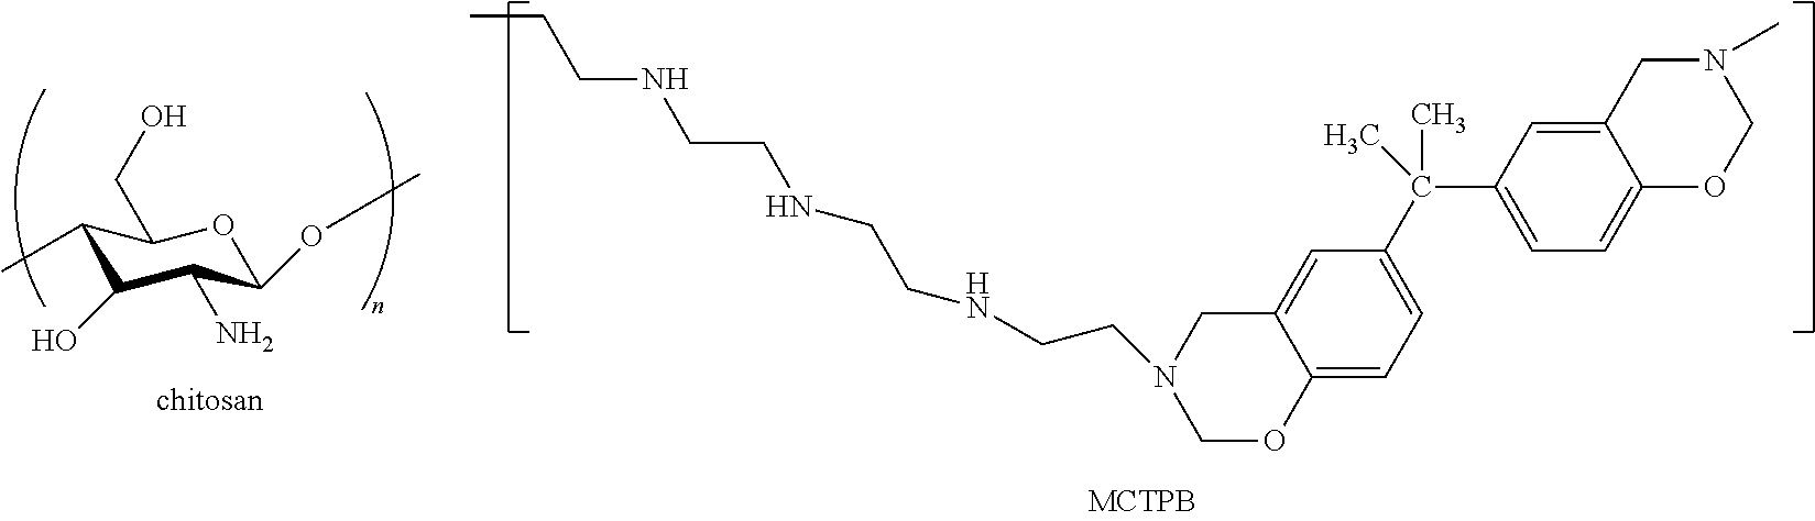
C12=CC=C(C(C)(C3=CC=C4C(=C3)CN(C)CO4)C)C=C1CN(CCNCCNCCNCCC)CO2.C1(C)C(O)C(N)C(OC)OC1CO
